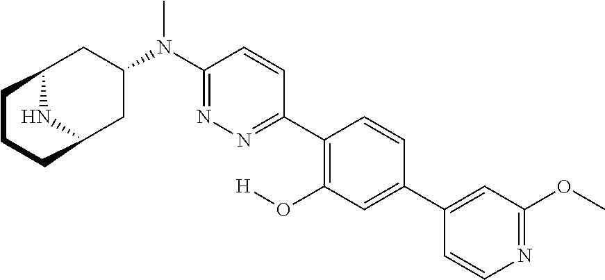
C12NC(CC(N(C3=NN=C(C4=C(O[H])C=C(C5=CC(OC)=NC=C5)C=C4)C=C3)C)C1)CCC2
